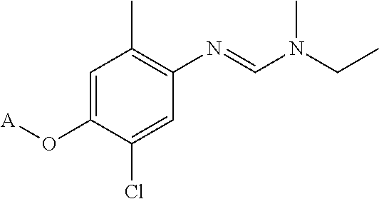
C1=C(O[A])C(Cl)=CC(N=CN(CC)C)=C1C
